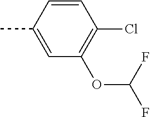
CC1=CC(OC(F)F)=C(Cl)C=C1
